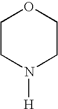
C1CN([H])CCO1
